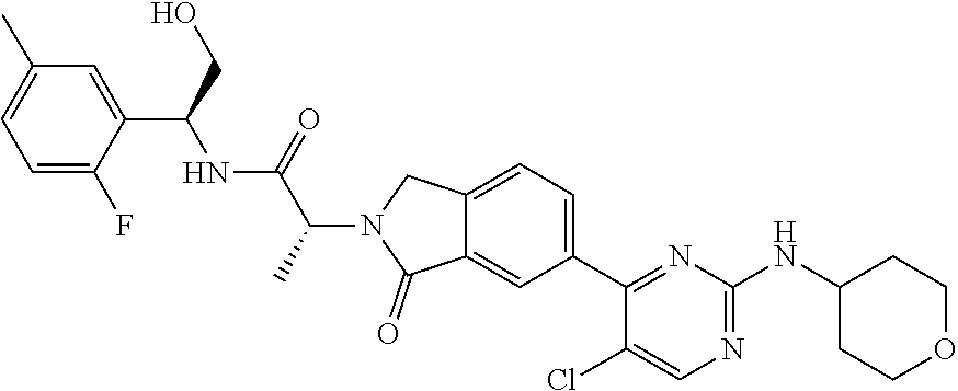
C1=C(F)C(C(CO)NC(C(N2C(=O)C3=CC(C4=NC(NC5CCOCC5)=NC=C4Cl)=CC=C3C2)C)=O)=CC(C)=C1
